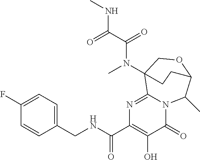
C12=NC(C(NCC3=CC=C(F)C=C3)=O)=C(O)C(=O)N1C(C)C1OCC2(N(C(C(=O)NC)=O)C)CC1
